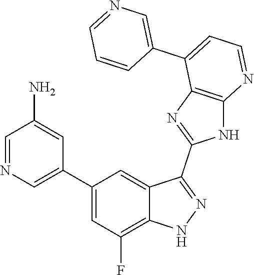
C1=NC=C(C2=CC(F)=C3C(=C2)C(C2=NC4=C(N2)N=CC=C4C2=CN=CC=C2)=NN3)C=C1N
